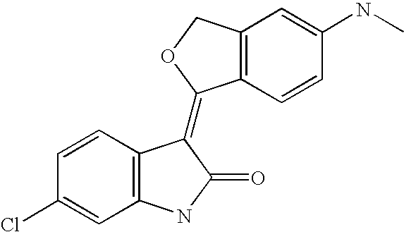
C12=C(C=CC(NC)=C1)C(=C1C3=C(C=C(Cl)C=C3)NC1=O)OC2
